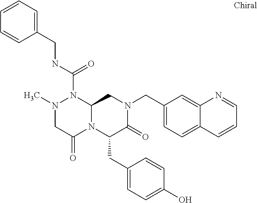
N(C(=O)N1N(C)CC(=O)N2C1CN(CC1=CC=C3C(=C1)N=CC=C3)C(=O)C2CC1=CC=C(O)C=C1)CC1=CC=CC=C1
